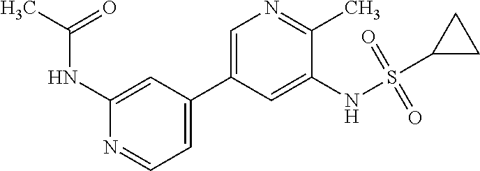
C1(NC(C)=O)=CC(C2=CN=C(C)C(NS(=O)(=O)C3CC3)=C2)=CC=N1
